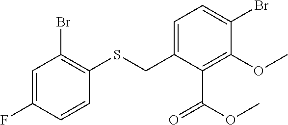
C1=C(CSC2=C(Br)C=C(F)C=C2)C(C(=O)OC)=C(OC)C(Br)=C1
